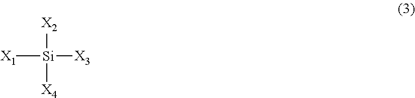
[X2][Si]([X4])([X3])[X1]
